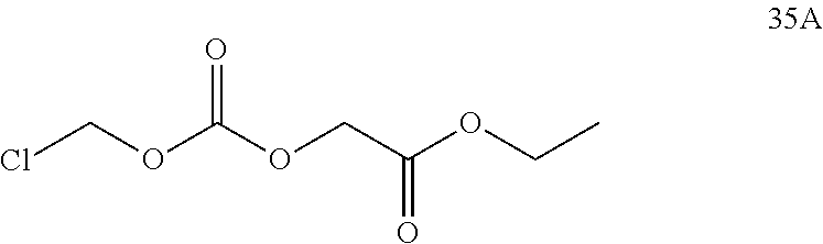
ClCOC(OCC(OCC)=O)=O
